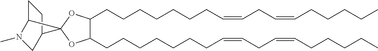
C1(CCCCCCCC=CCC=CCCCCC)C(CCCCCCCC=CCC=CCCCCC)OC2(O1)C1CCC2CN1C
